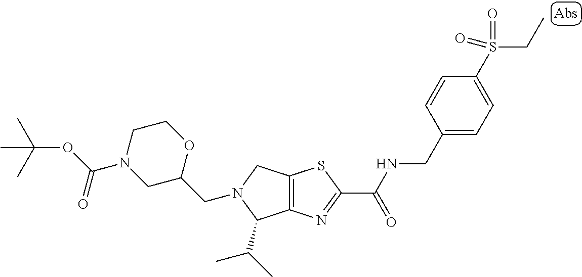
C12=C(N=C(C(NCC3=CC=C(S(CC)(=O)=O)C=C3)=O)S1)C(C(C)C)N(CC1OCCN(C(OC(C)(C)C)=O)C1)C2
